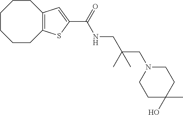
C1CCCC2=C(CC1)C=C(C(=O)NCC(CN1CCC(C)(O)CC1)(C)C)S2
